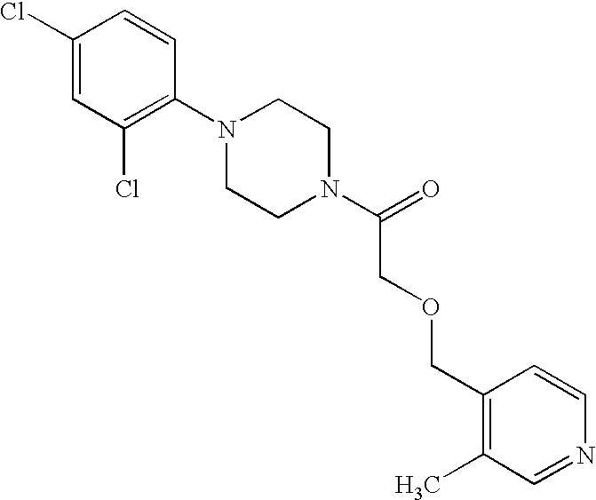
C1(Cl)=CC(Cl)=C(N2CCN(C(=O)COCC3=C(C)C=NC=C3)CC2)C=C1
